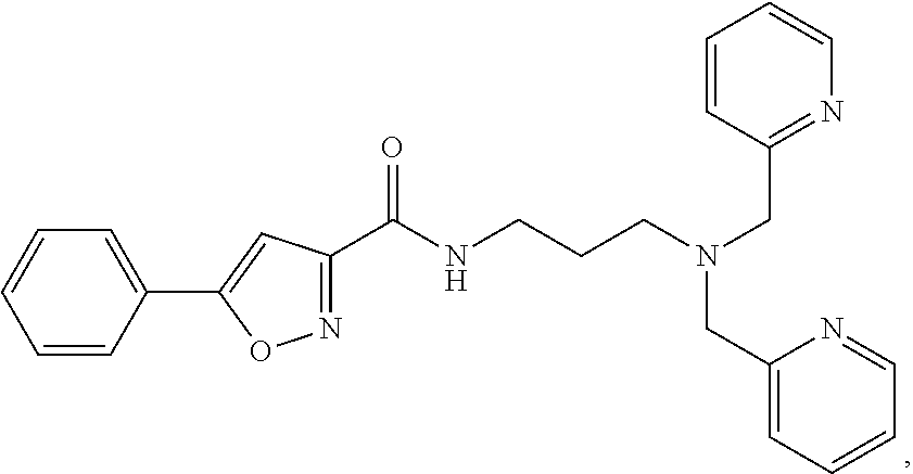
C1(C2=CC(C(NCCCN(CC3=NC=CC=C3)CC3=CC=CC=N3)=O)=NO2)=CC=CC=C1
